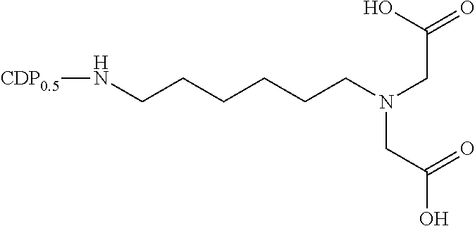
OC(CN(CCCCCCN[CDP0.5])CC(O)=O)=O
